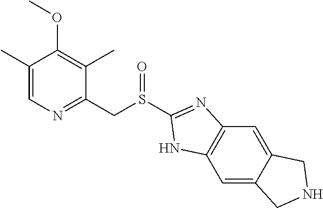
C1(C)=CN=C(CS(C2=NC3=C(C=C4C(=C3)CNC4)N2)=O)C(C)=C1OC
